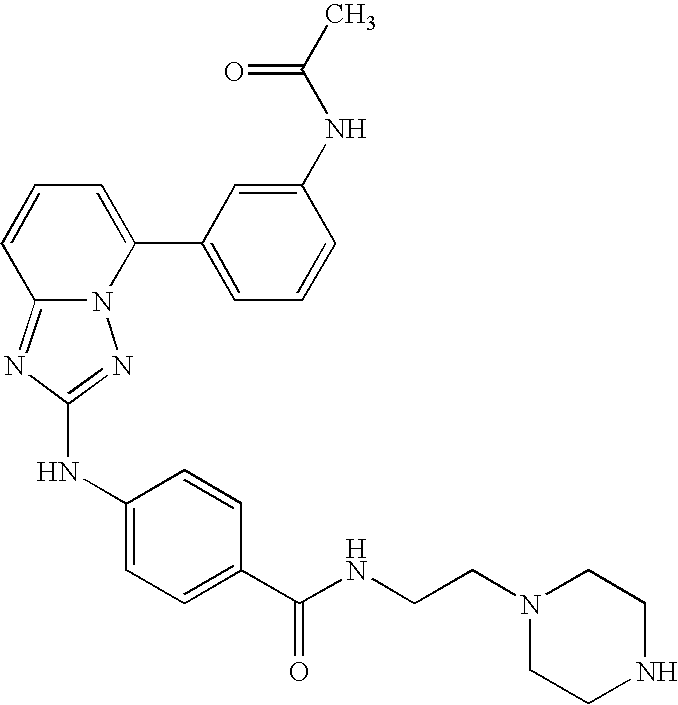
C12=NC(NC3=CC=C(C(NCCN4CCNCC4)=O)C=C3)=NN1C(C1=CC=CC(NC(C)=O)=C1)=CC=C2
